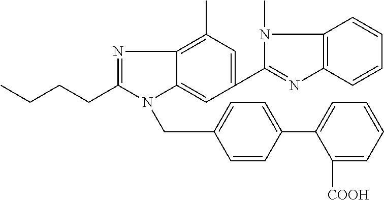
C1=C(C2=NC3=C(C=CC=C3)N2C)C=C2C(=C1C)N=C(CCCC)N2CC1=CC=C(C2=CC=CC=C2[COOH])C=C1
